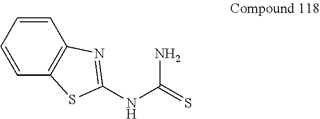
C(NC1=NC2=C(C=CC=C2)S1)(N)=S
